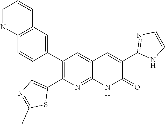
C12=C(C=C(C3=C(C4=CN=C(C)S4)N=C4C(=C3)C=C(C3=NC=CN3)C(=O)N4)C=C1)C=CC=N2
